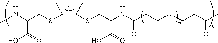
C1C(SCC(NC)C(=O)O)C(SCC(NC(CCOCCC(C)=O)=O)C(O)=O)C1.[CD]
